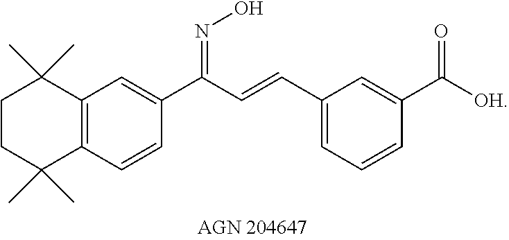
C12=C(C=CC(C(C=CC3=CC=CC(C([OH])=O)=C3)=NO)=C1)C(C)(C)CCC2(C)C
